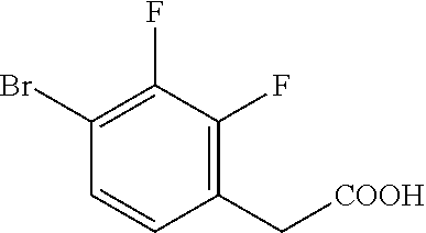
C1=CC(C[COOH])=C(F)C(F)=C1Br
